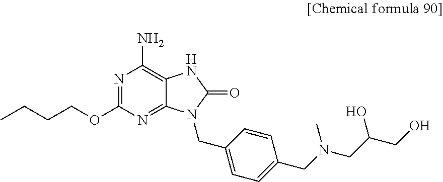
C12=NC(OCCCC)=NC(N)=C1NC(=O)N2CC1=CC=C(CN(CC(CO)O)C)C=C1
